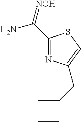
C(=[NOH])(N)C1=NC(CC2CCC2)=CS1
